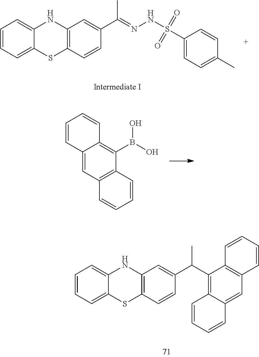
C1=CC=C2C(=C1)NC1=C(S2)C=CC(C(=NNS(=O)(=O)C2=CC=C(C)C=C2)C)=C1.C1(B(O)O)=C2C(=CC3=C1C=CC=C3)C=CC=C2.C1=CC=C2C(=C1)NC1=C(S2)C=CC(C(C2=C3C(=CC4=C2C=CC=C4)C=CC=C3)C)=C1
